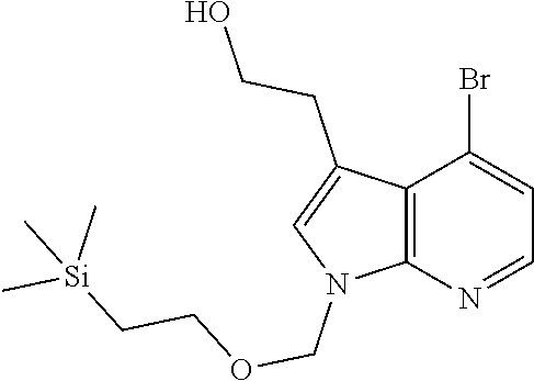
C12=C(N=CC=C1Br)N(COCC[Si](C)(C)C)C=C2CCO
